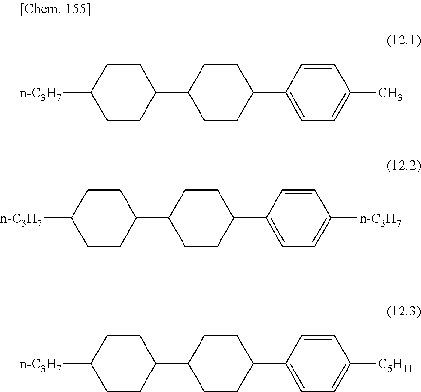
C1CC(C2CCC(C3=CC=C(C)C=C3)CC2)CCC1[n-C3H7].C1CC(C2CCC(C3=CC=C([n-C3H7])C=C3)CC2)CCC1[n-C3H7].C1CC(C2CCC(C3=CC=C([C5H11])C=C3)CC2)CCC1[n-C3H7]
